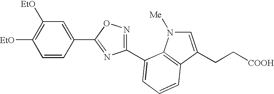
C1(C2=NC(C3=CC=CC4=C3N([Me])C=C4CC[COOH])=NO2)=CC([EtO])=C([EtO])C=C1
